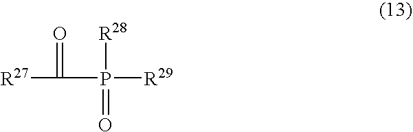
[R27]C(=O)P([R29])([R28])=O
